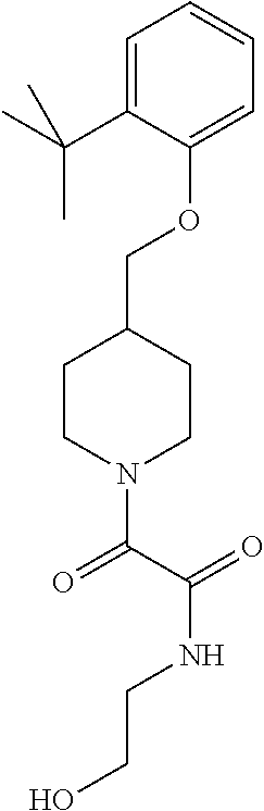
O(C1=CC=CC=C1C(C)(C)C)CC1CCN(C(C(=O)NCCO)=O)CC1
